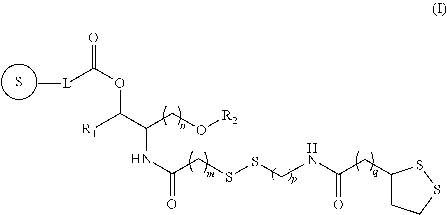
S.C[L]C(OC([R1])C(CO[R2])NC(CSSCNC(CC1CCSS1)=O)=O)=O
